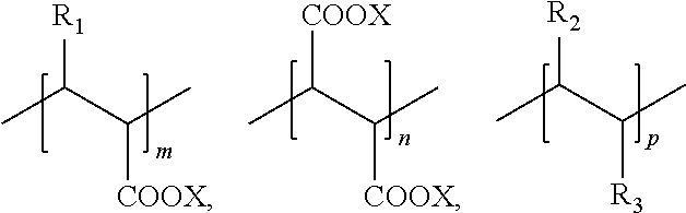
CC(C(C)[COOX])[R1].C(C([COOX])C)([COOX])C.CC(C(C)[R3])[R2]
